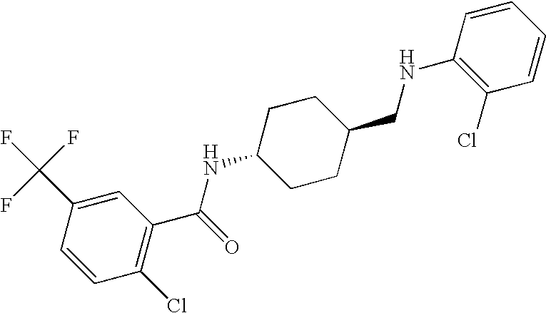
C1(C(F)(F)F)=CC(C(=O)NC2CCC(CNC3=C(Cl)C=CC=C3)CC2)=C(Cl)C=C1
